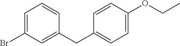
C1=C(Br)C=C(CC2=CC=C(OCC)C=C2)C=C1
